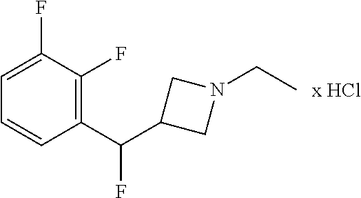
C1=C(F)C(F)=C(C(C2CN(CC)C2)F)C=C1.[x HCl]
